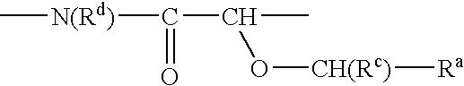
C[N(Rd)]C(C(O[CH(Rc)][Ra])C)=O
